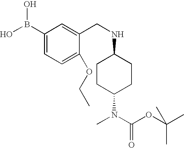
C1CC(N(C(=O)OC(C)(C)C)C)CCC1NCC1=CC(B(O)O)=CC=C1OCC
